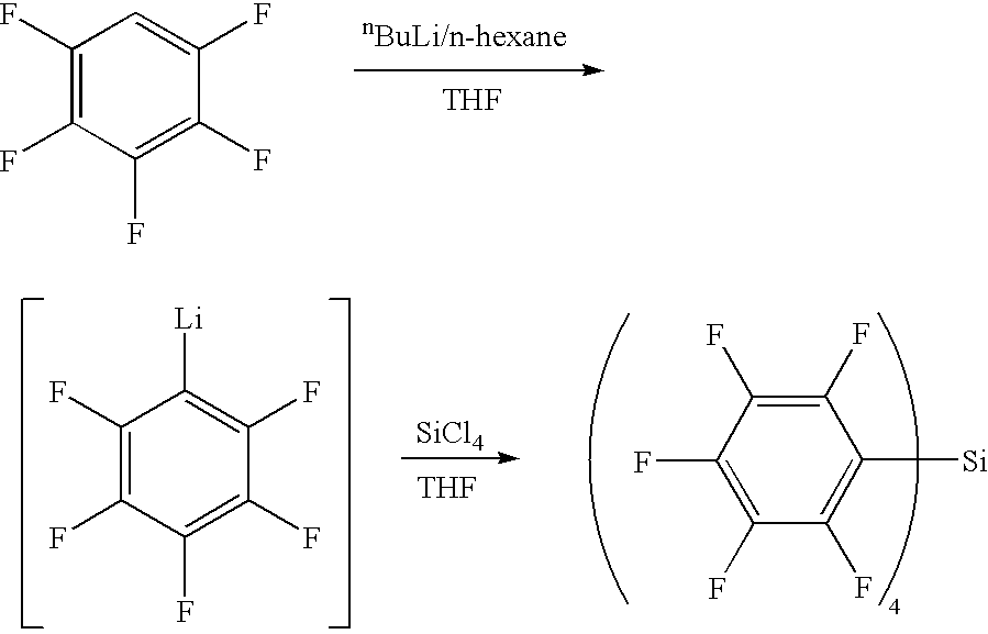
FC1=CC(F)=C(F)C(F)=C1F.[THF].FC1=C([Li])C(F)=C(F)C(F)=C1F.FC1=C([Si])C(F)=C(F)C(F)=C1F.[SiCl4].[THF]
